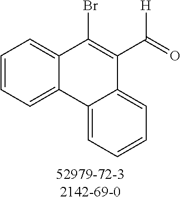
C12=CC=CC=C1C1=CC=CC=C1C(C([H])=O)=C2Br
